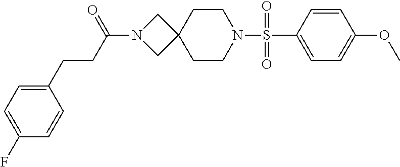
C(N1CC2(C1)CCN(S(C1=CC=C(OC)C=C1)(=O)=O)CC2)(CCC1=CC=C(F)C=C1)=O
